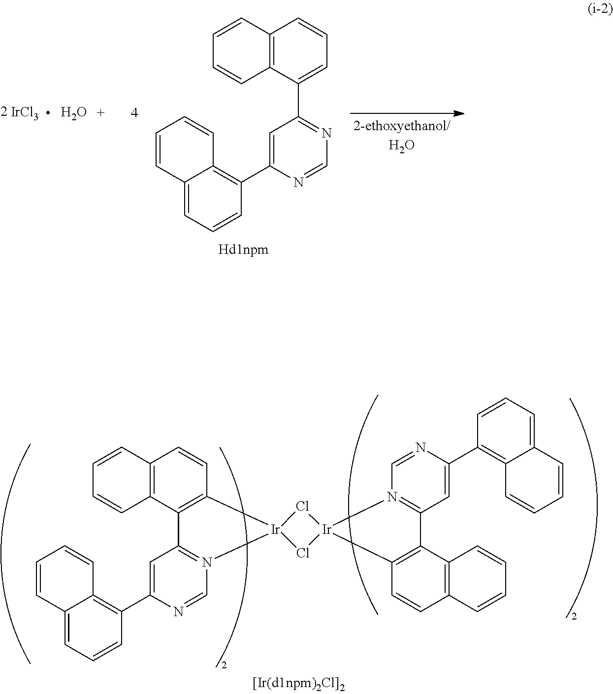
Cl1[Ir]2(Cl[Ir]13C1=C(C4=C(C=C1)C=CC=C4)C1=N3C=NC(C3=C4C(=CC=C3)C=CC=C4)=C1)C1=C(C3=C(C=C1)C=CC=C3)C1=N2C=NC(C2=C3C(=CC=C2)C=CC=C3)=C1.[IrCl3].O.C12=C(C(C3=NC=NC(C4=C5C(=CC=C4)C=CC=C5)=C3)=CC=C1)C=CC=C2
